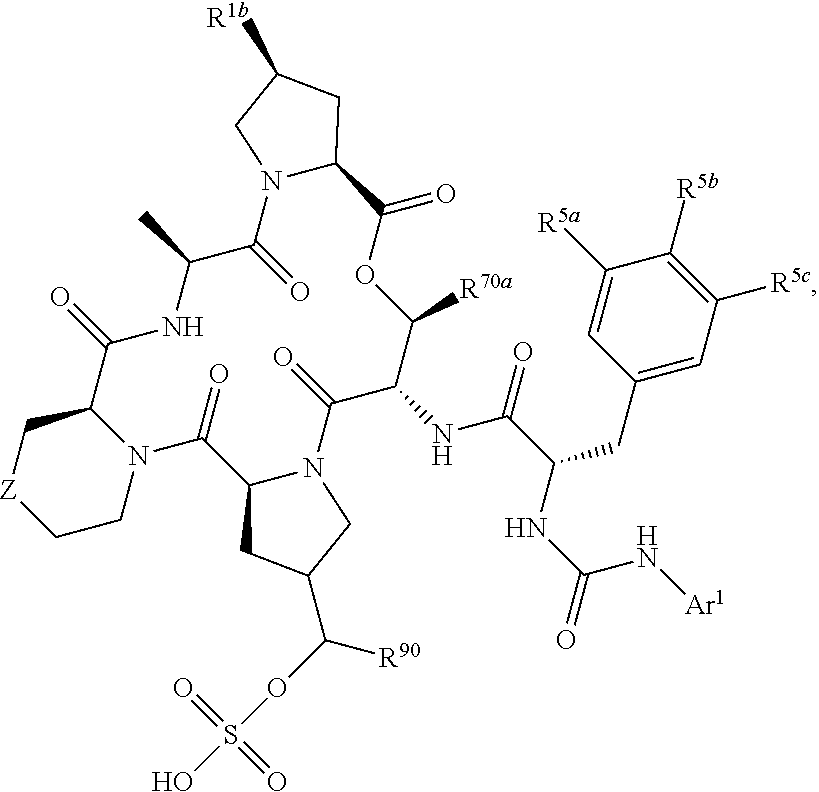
C1([R5a])=CC(CC(C(NC2C([R70a])OC(=O)C3N(C(=O)C(C)NC(=O)C4N(C(=O)C5N(C2=O)CC(C(OS(O)(=O)=O)[R90])C5)CC[Z]C4)CC([R1b])C3)=O)NC(N[Ar1])=O)=CC([R5c])=C1[R5b]
